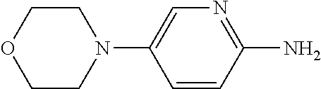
O1CCN(C2=CN=C(N)C=C2)CC1
